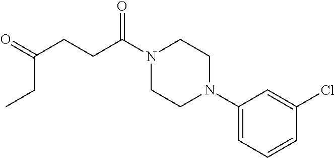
C1(N2CCN(C(CCC(=O)CC)=O)CC2)=CC=CC(Cl)=C1
